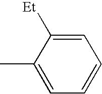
C1=C(C)C([Et])=CC=C1
